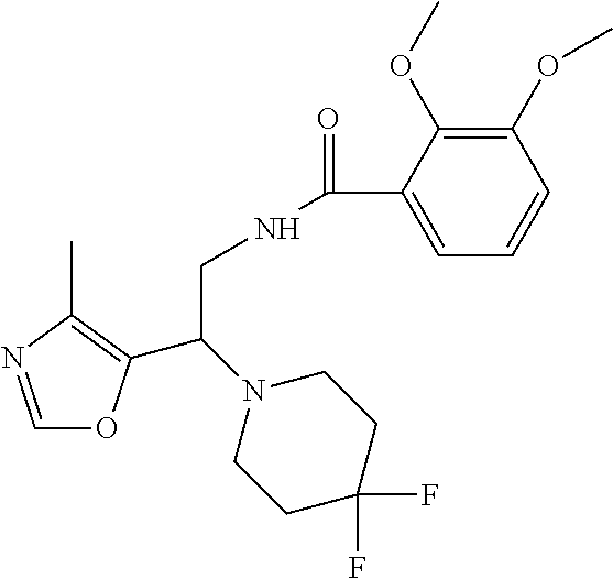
C1=NC(C)=C(C(N2CCC(F)(F)CC2)CNC(=O)C2=CC=CC(OC)=C2OC)O1
